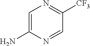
C1=C(N)N=CC([CF3])=N1
